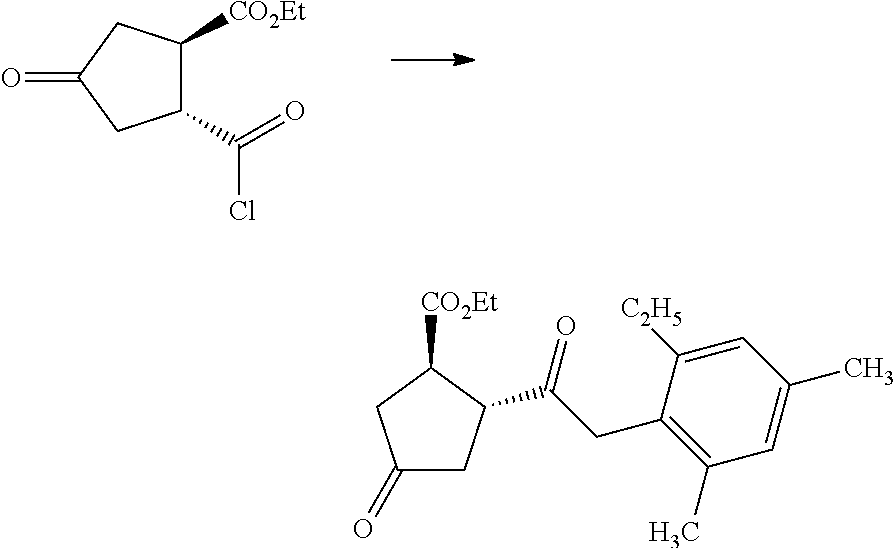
C1(C(Cl)=O)C([CO2Et])CC(=O)C1.C1(=O)CC(C(CC2=C(C)C=C(C)C=C2[C2H5])=O)C([CO2Et])C1
